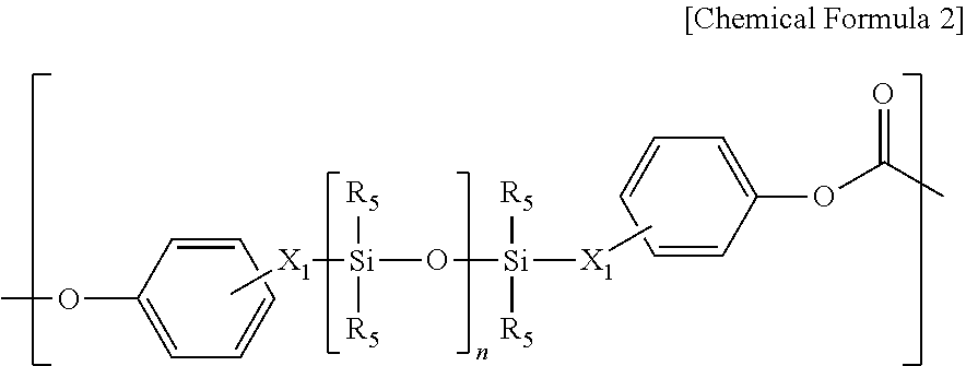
C1=C(OC)C=CC=C1.C1=CC(OC(C)=O)=CC=C1.C[X1][Si](O[Si]([X1]C)([R5])[R5])([R5])[R5]
